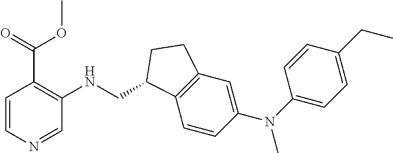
C(NC1=C(C(OC)=O)C=CN=C1)C1C2=C(C=C(N(C3=CC=C(CC)C=C3)C)C=C2)CC1
